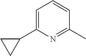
C1(C2CC2)=CC=CC(C)=N1
